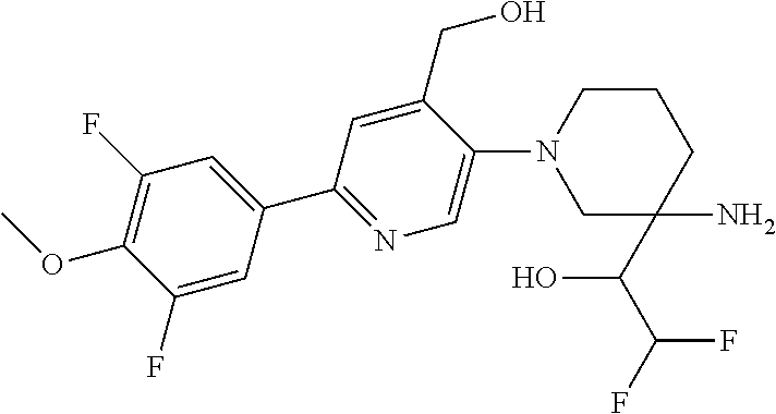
C1(F)=CC(C2=NC=C(N3CC(C(O)C(F)F)(N)CCC3)C(CO)=C2)=CC(F)=C1OC
